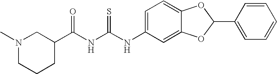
N1(C)CCCC(C(NC(NC2=CC=C3C(=C2)OC(C2=CC=CC=C2)O3)=S)=O)C1
